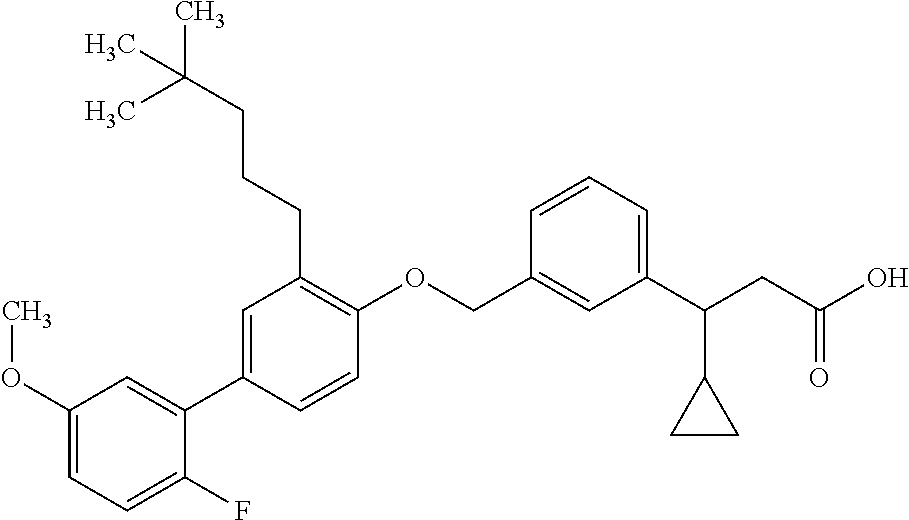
C1(OC)=CC=C(F)C(C2=CC(CCCC(C)(C)C)=C(OCC3=CC(C(CC(O)=O)C4CC4)=CC=C3)C=C2)=C1
